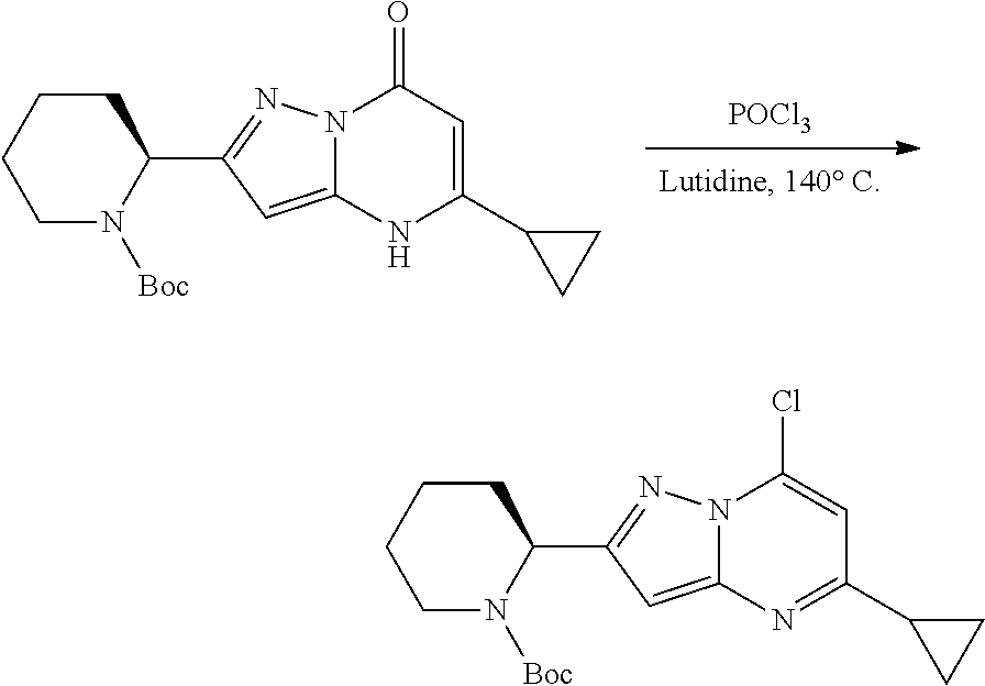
[POCl3].C1CCCC(C2=NN3C(=C2)NC(C2CC2)=CC3=O)N1[Boc].C1CCCC(C2=NN3C(=C2)N=C(C2CC2)C=C3Cl)N1[Boc]
